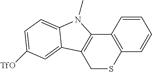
C12=C(C=CC=C1)SCC1=C2N(C)C2=CC=C([TfO])C=C12
